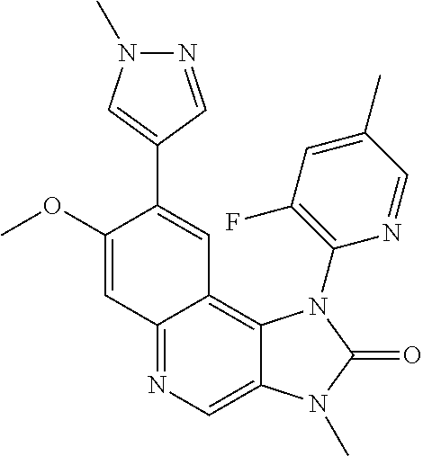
C1(OC)=CC2=NC=C3C(=C2C=C1C1=CN(C)N=C1)N(C1=C(F)C=C(C)C=N1)C(=O)N3C
